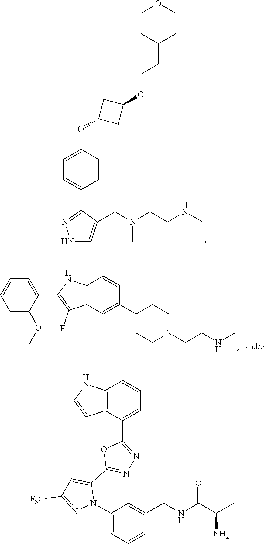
C12=C(C(C3=NN=C(C4=CC([F3C])=NN4C4=CC=CC(CNC(C(C)N)=O)=C4)O3)=CC=C1)C=CN2.C1=CC=C(OC)C(C2=C(F)C3=C(N2)C=CC(C2CCN(CCNC)CC2)=C3)=C1.C1=C(OC2CC(OCCC3CCOCC3)C2)C=CC(C2=NNC=C2CN(CCNC)C)=C1
